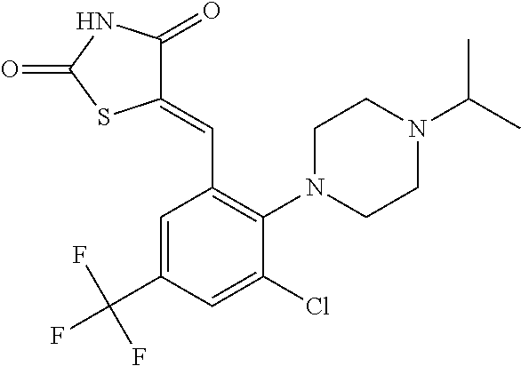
C1(=CC2=C(N3CCN(C(C)C)CC3)C(Cl)=CC(C(F)(F)F)=C2)C(=O)NC(=O)S1
